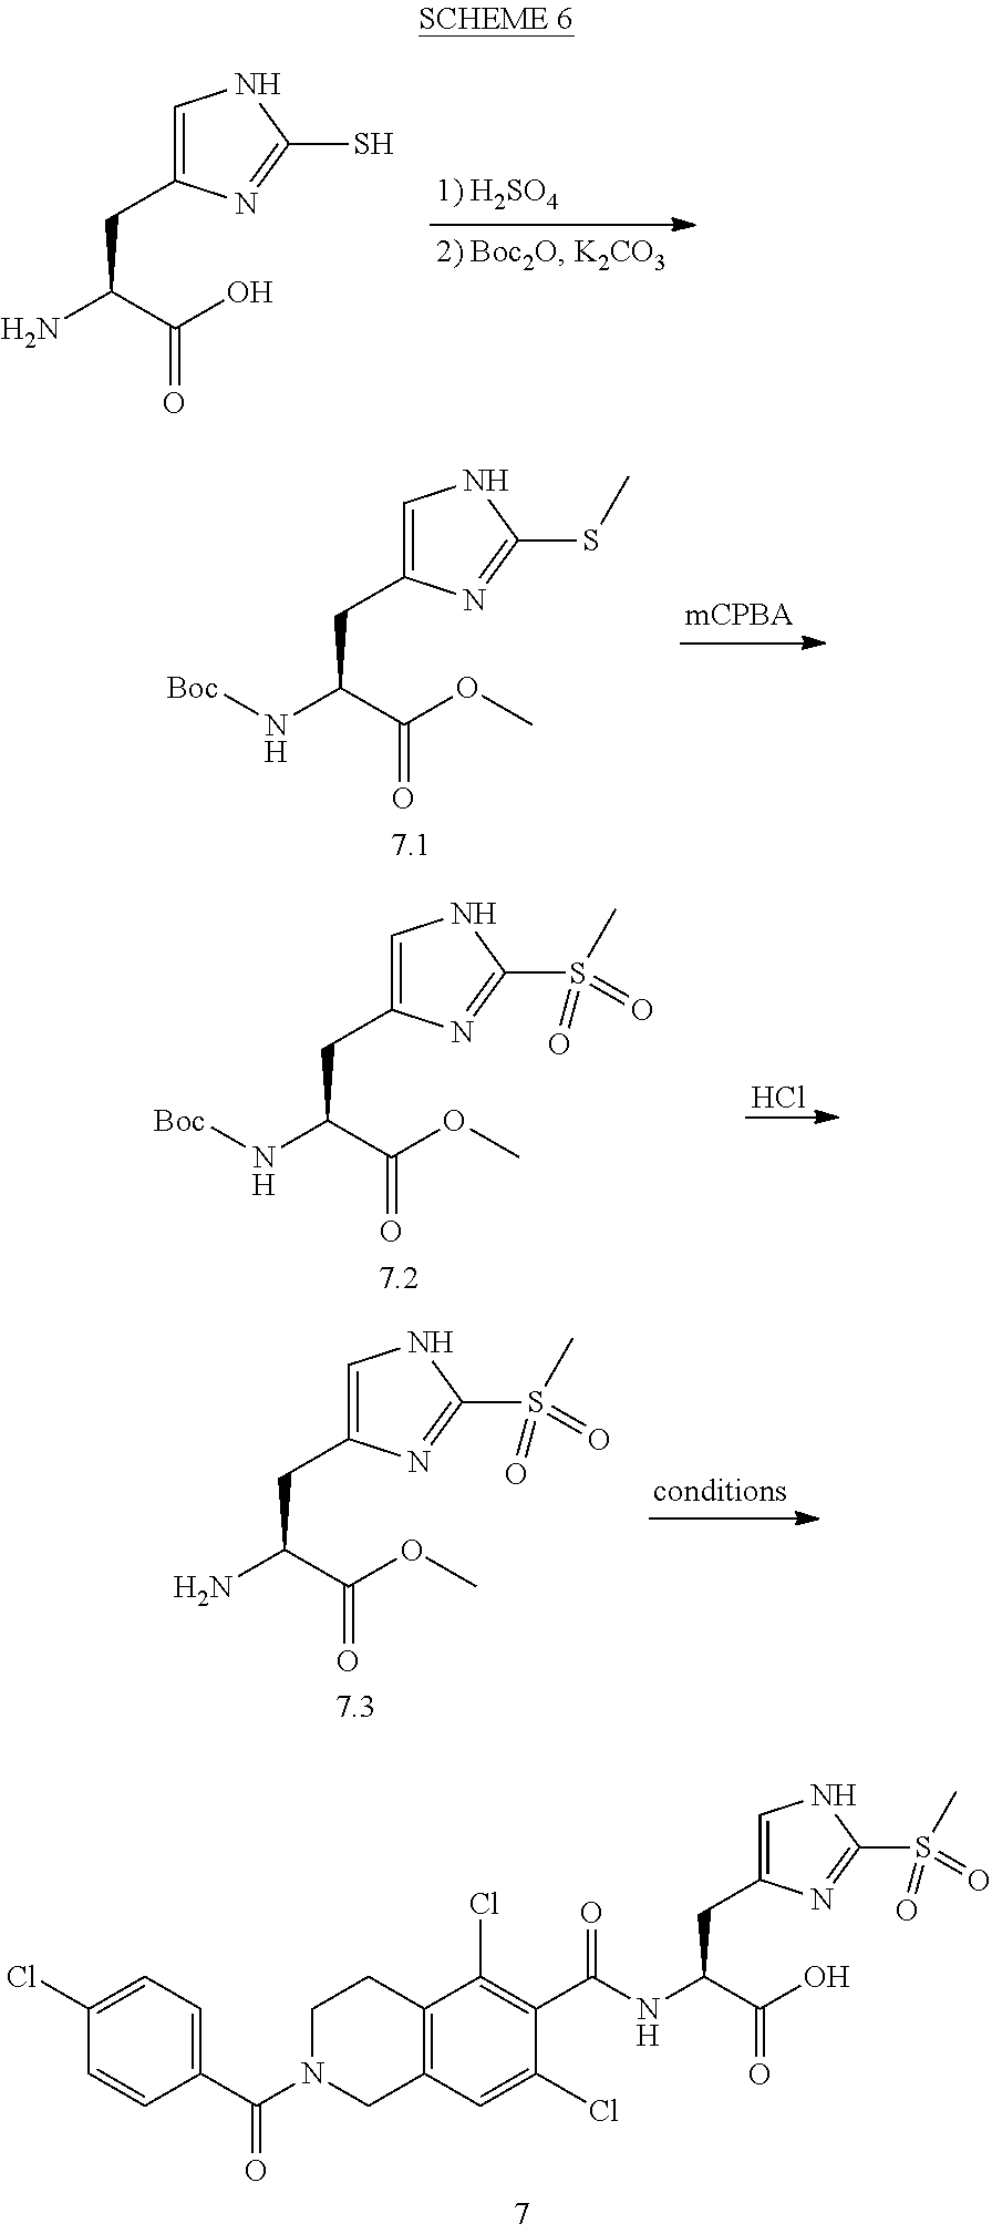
NC(C(O)=O)CC1=CNC(S)=N1.N(C(C(OC)=O)CC1=CNC(SC)=N1)[Boc].N(C(C(OC)=O)CC1=CNC(S(C)(=O)=O)=N1)[Boc].Cl.NC(C(OC)=O)CC1=CNC(S(C)(=O)=O)=N1.N(C(C(O)=O)CC1=CNC(S(C)(=O)=O)=N1)C(C1=C(Cl)C2=C(C=C1Cl)CN(C(=O)C1=CC=C(Cl)C=C1)CC2)=O
